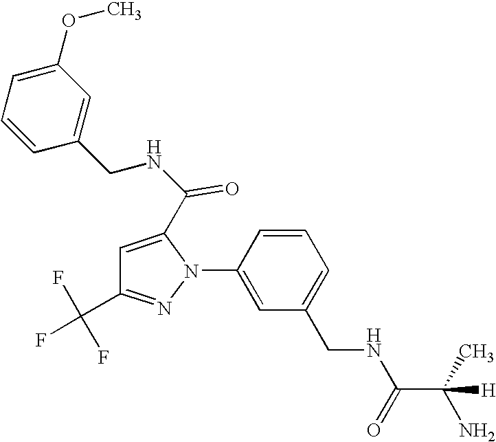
C1=CC(N2C(C(NCC3=CC(OC)=CC=C3)=O)=CC(C(F)(F)F)=N2)=CC(CNC(C(C)(N)[H])=O)=C1
